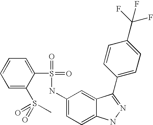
C1=CC=C(S(=O)(=O)C)C(S(=O)(=O)NC2=CC=C3C(=C2)C(C2=CC=C(C(F)(F)F)C=C2)=NN3)=C1
